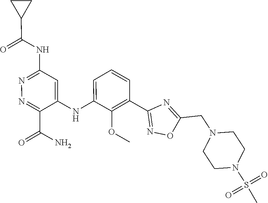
C1=CC=C(NC2=CC(NC(C3CC3)=O)=NN=C2C(N)=O)C(OC)=C1C1=NOC(CN2CCN(S(=O)(=O)C)CC2)=N1
